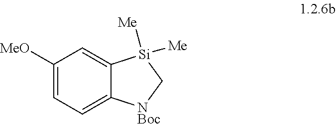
C1([MeO])=CC=C2C(=C1)[Si]([Me])([Me])C[NBoc]2
